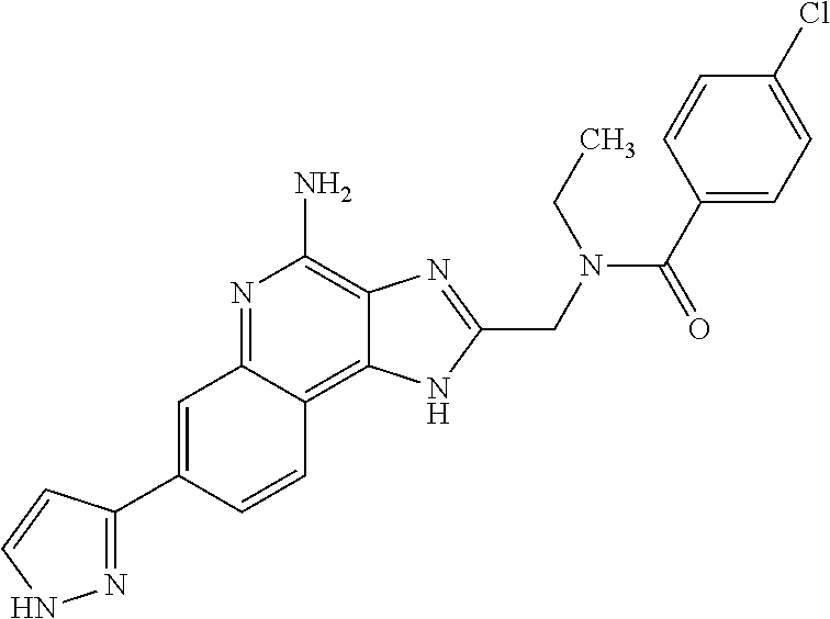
C1=C(C2=NNC=C2)C=CC2=C3C(=C(N)N=C12)N=C(CN(C(C1=CC=C(Cl)C=C1)=O)CC)N3
